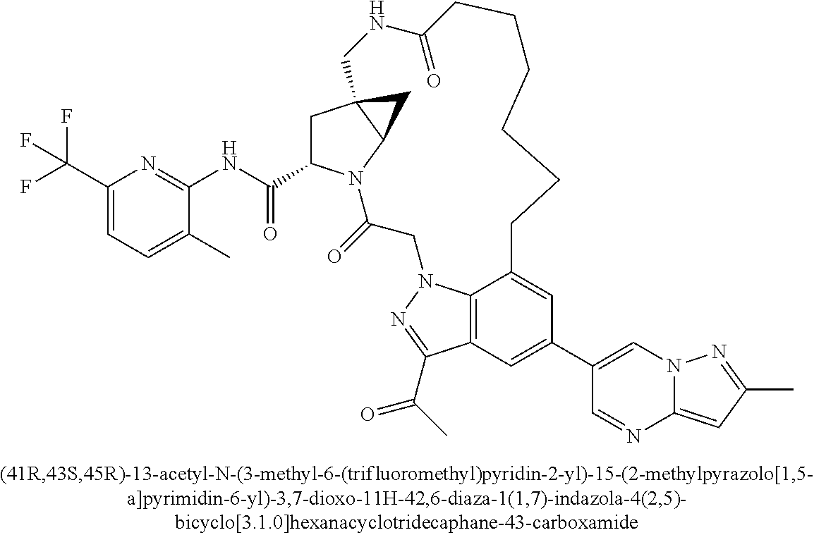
C1C23C(N(C(=O)CN4C5=C(C(C(C)=O)=N4)C=C(C4=CN6C(=CC(C)=N6)N=C4)C=C5CCCCCCC(=O)NC2)C1C(=O)NC1=NC(C(F)(F)F)=CC=C1C)C3
